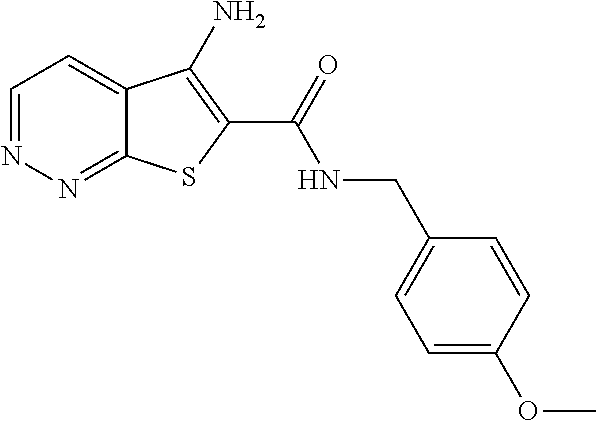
C1=NN=C2C(=C1)C(N)=C(C(=O)NCC1=CC=C(OC)C=C1)S2
